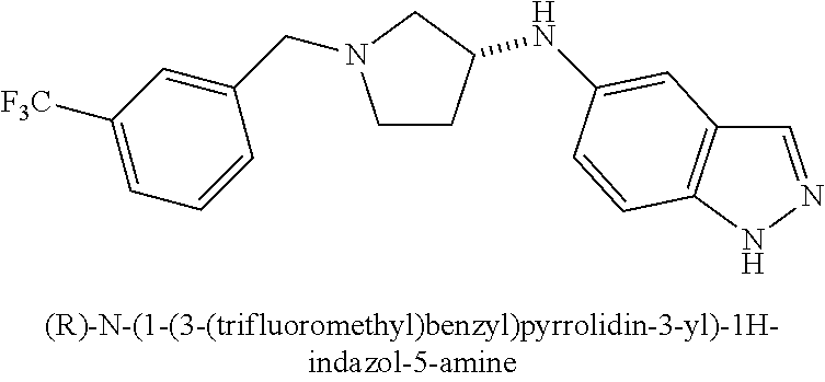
C1CC(NC2=CC3=C(NN=C3)C=C2)CN1CC1=CC([F3C])=CC=C1
